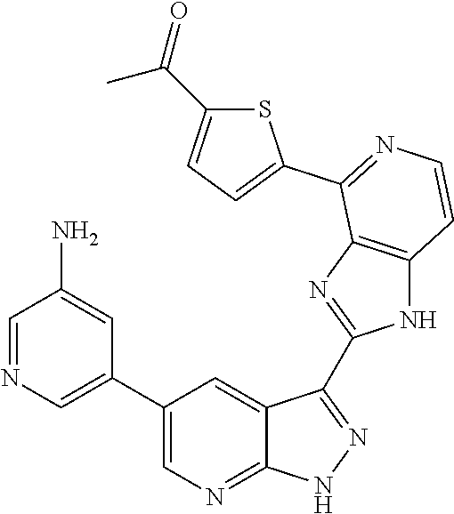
C1=NC=C(C2=CN=C3C(=C2)C(C2=NC4=C(N2)C=CN=C4C2=CC=C(C(=O)C)S2)=NN3)C=C1N
